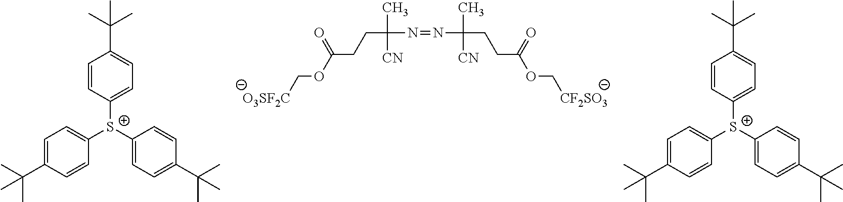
C1=CC([S+](C2=CC=C(C(C)(C)C)C=C2)C2=CC=C(C(C)(C)C)C=C2)=CC=C1C(C)(C)C.[O3SF2C]COC(CCC(N=NC(C)(CCC(OC[CF2SO3])=O)[CN])(C)[CN])=O.C1=CC([S+](C2=CC=C(C(C)(C)C)C=C2)C2=CC=C(C(C)(C)C)C=C2)=CC=C1C(C)(C)C
